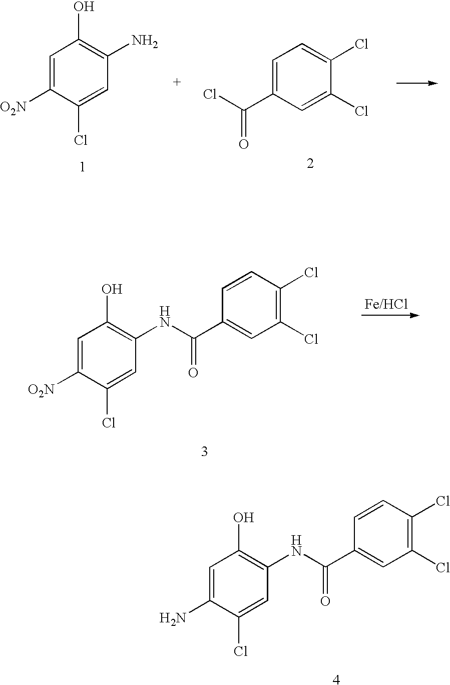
C1=C([O2N])C(Cl)=CC(N)=C1O.C1=C(C(Cl)=O)C=C(Cl)C(Cl)=C1.C1=C([O2N])C(Cl)=CC(NC(C2=CC(Cl)=C(Cl)C=C2)=O)=C1O.C1=C(N)C(Cl)=CC(NC(C2=CC(Cl)=C(Cl)C=C2)=O)=C1O
